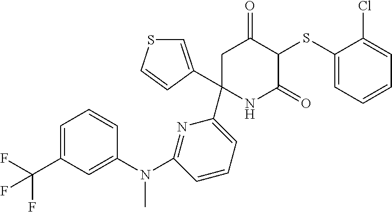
C1(SC2C(=O)CC(C3=CSC=C3)(C3=CC=CC(N(C4=CC(C(F)(F)F)=CC=C4)C)=N3)NC2=O)=CC=CC=C1Cl
